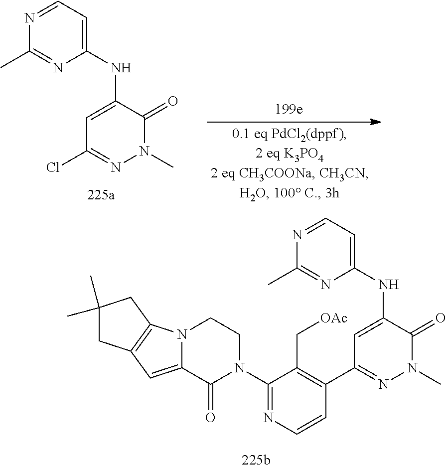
C1(NC2=CC(C3=C(C[OAc])C(N4C(=O)C5=CC6=C(N5CC4)CC(C)(C)C6)=NC=C3)=NN(C)C2=O)=CC=NC(C)=N1.C1(NC2=CC(Cl)=NN(C)C2=O)=CC=NC(C)=N1
